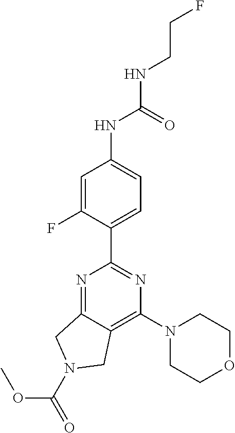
C1(C2=NC(N3CCOCC3)=C3C(=N2)CN(C(=O)OC)C3)=CC=C(NC(NCCF)=O)C=C1F
